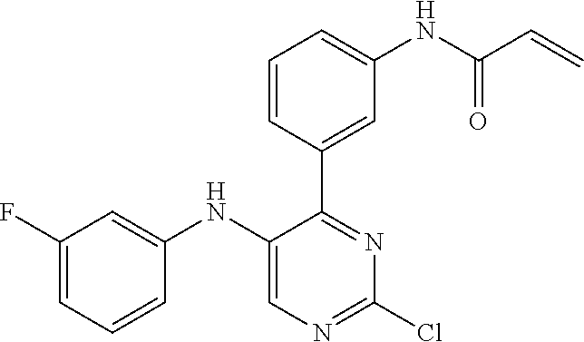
C1=CC(C2=NC(Cl)=NC=C2NC2=CC(F)=CC=C2)=CC(NC(C=C)=O)=C1
